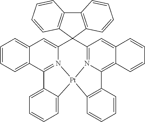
C12=CC=CC=C1C1=N3C(=C2)C2(C4=N5C(=C6C(=C4)C=CC=C6)C4=C(C=CC=C4)[Pt]35C3=CC=CC=C13)C1=C(C3=C2C=CC=C3)C=CC=C1
